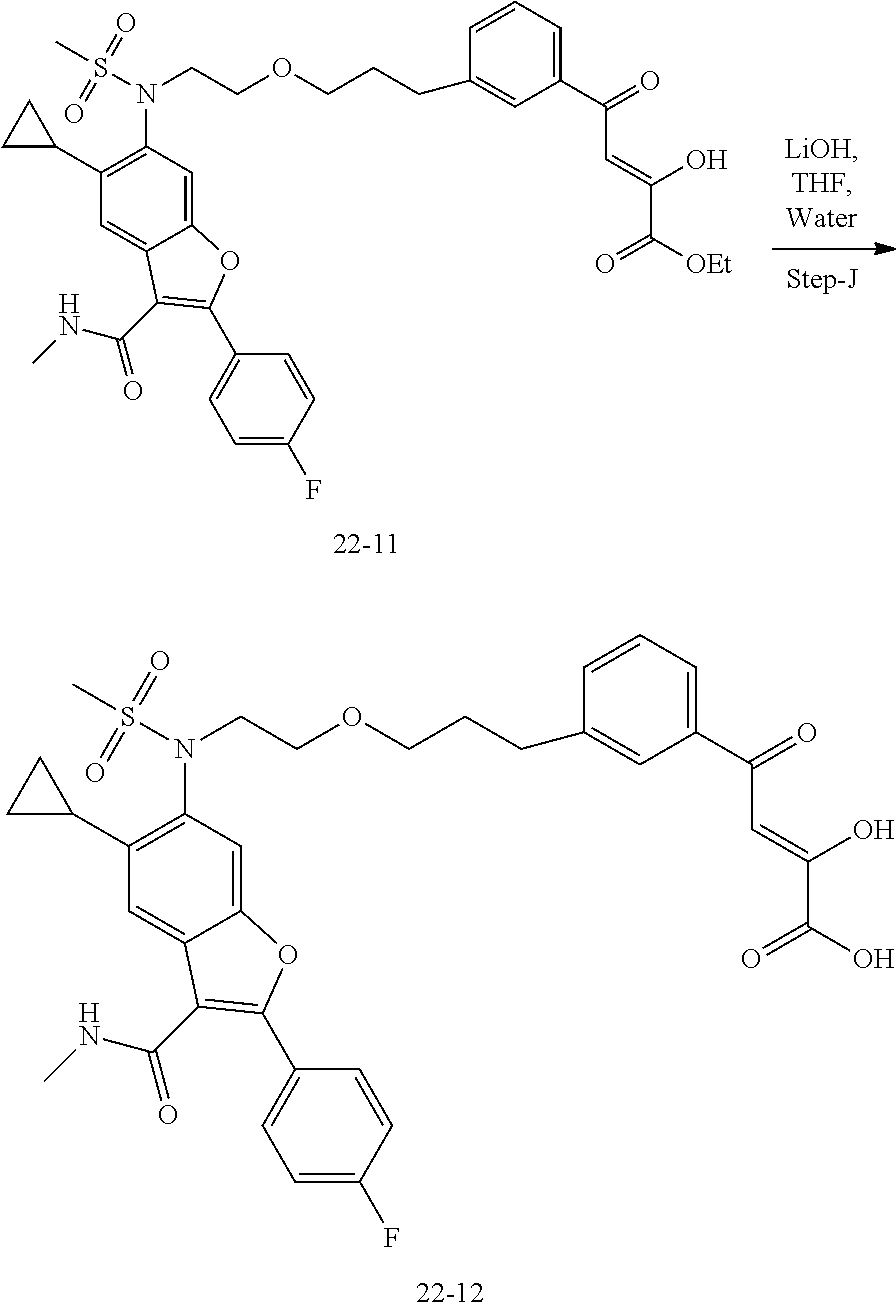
C(COCCCC1=CC(C(C=C(C(O)=O)O)=O)=CC=C1)N(S(C)(=O)=O)C1=C(C2CC2)C=C2C(=C1)OC(C1=CC=C(F)C=C1)=C2C(=O)NC.C(COCCCC1=CC(C(C=C(C([OEt])=O)O)=O)=CC=C1)N(S(C)(=O)=O)C1=C(C2CC2)C=C2C(=C1)OC(C1=CC=C(F)C=C1)=C2C(=O)NC
